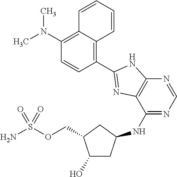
O(S(N)(=O)=O)CC1CC(NC2=NC=NC3=C2N=C(C2=C4C(=C(N(C)C)C=C2)C=CC=C4)N3)CC1O
